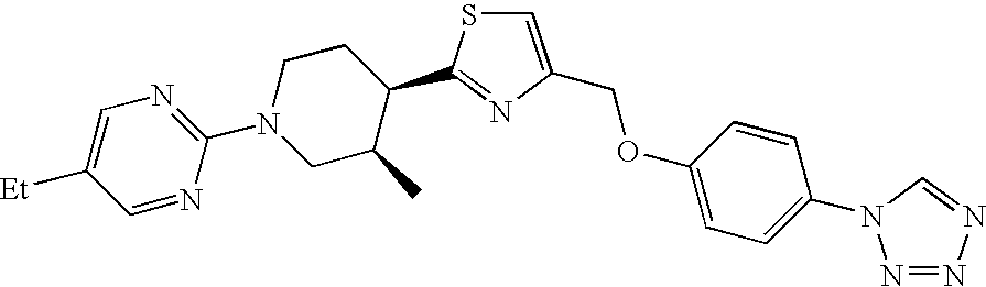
C1=C(COC2=CC=C(N3N=NN=C3)C=C2)N=C(C2C(C)CN(C3=NC=C([Et])C=N3)CC2)S1
